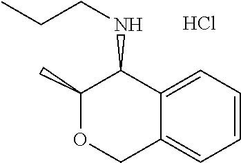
C12=CC=CC=C1C(NCCC)C(C)OC2.Cl
